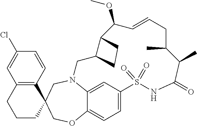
N12C3=CC(=CC=C3OCC3(C4=C(C=C(Cl)C=C4)CCC3)C1)S(=O)(=O)NC(=O)C(C)C(C)CC=CC(OC)C1C(C2)CC1
